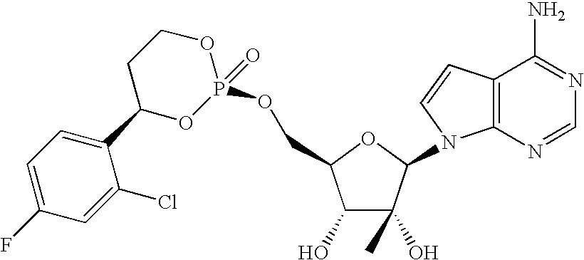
C1(O)C(O)(C)C(N2C3=C(C=C2)C(N)=NC=N3)OC1COP1(=O)OCCC(C2=CC=C(F)C=C2Cl)O1
